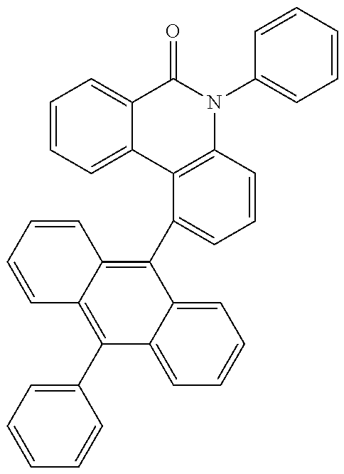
C1=CC=C(C2=C3C(=C(C4=CC=CC5=C4C4=CC=CC=C4C(=O)N5C4=CC=CC=C4)C4=CC=CC=C24)C=CC=C3)C=C1
